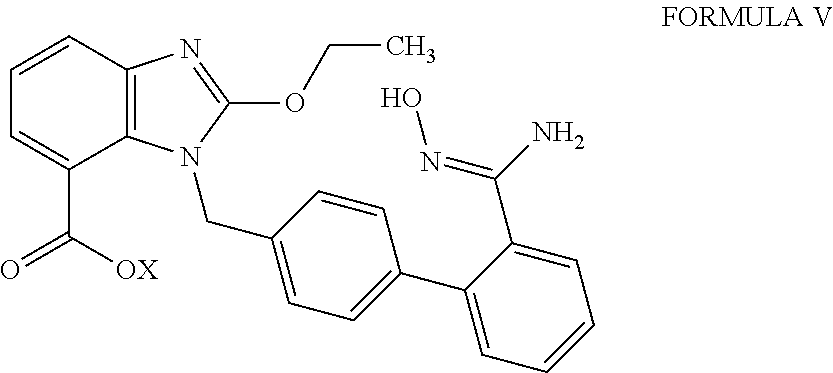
O=C([OX])C1=CC=CC2=C1N(CC1=CC=C(C3=CC=CC=C3C(N)=NO)C=C1)C(OCC)=N2
